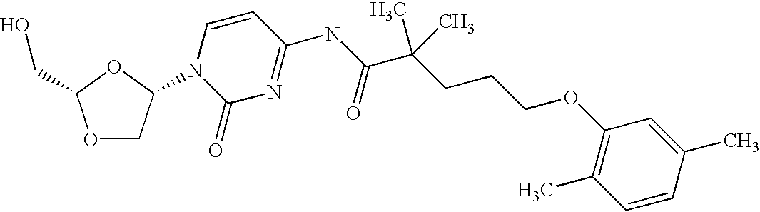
O1CC(N2C(=O)N=C(NC(C(CCCOC3=C(C)C=CC(C)=C3)(C)C)=O)C=C2)OC1CO
